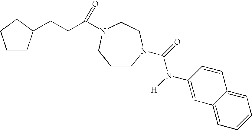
C1CN(C(=O)N([H])C2=CC3=CC=CC=C3C=C2)CCN(C(CCC2CCCC2)=O)C1
